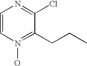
C1=CN(O)=C(CCC)C(Cl)=N1
